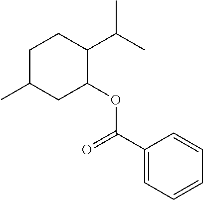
C1C(C)CC(OC(C2=CC=CC=C2)=O)C(C(C)C)C1
